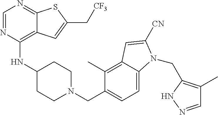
C1=NC(NC2CCN(CC3=CC=C4C(=C3C)C=C([CN])N4CC3=C(C)C=NN3)CC2)=C2C(=N1)SC(C[CF3])=C2
